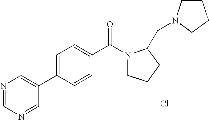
C1=NC=C(C2=CC=C(C(N3CCCC3CN3CCCC3)=O)C=C2)C=N1.Cl
